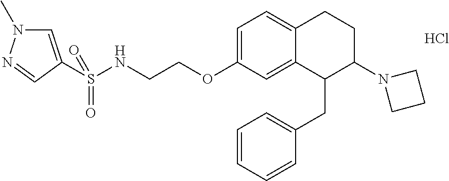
C1=C(OCCNS(=O)(=O)C2=CN(C)N=C2)C=C2C(=C1)CCC(N1CCC1)C2CC1=CC=CC=C1.Cl
